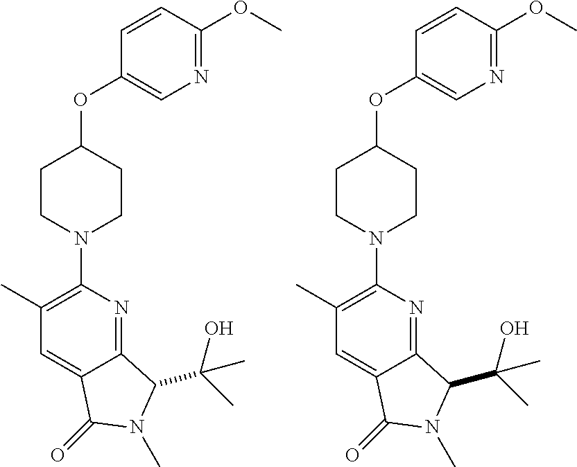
C1(C)=C(N2CCC(OC3=CN=C(OC)C=C3)CC2)N=C2C(=C1)C(=O)N(C)C2C(C)(O)C.C1(C)=C(N2CCC(OC3=CN=C(OC)C=C3)CC2)N=C2C(=C1)C(=O)N(C)C2C(C)(O)C
